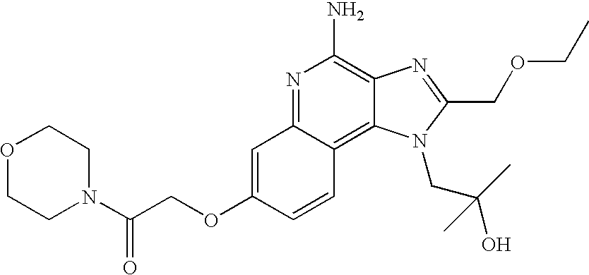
C1=C(OCC(=O)N2CCOCC2)C=CC2=C3C(=C(N)N=C12)N=C(COCC)N3CC(O)(C)C
